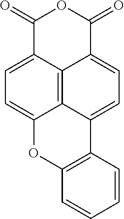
C1(=O)C2=CC=C3C4=C2C(=CC=C4C2=C(O3)C=CC=C2)C(=O)O1
